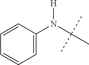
C1=CC(N(C(C)(C)C)[H])=CC=C1
